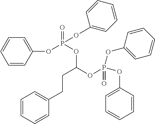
C1=CC=CC(CCC(OP(=O)(OC2=CC=CC=C2)OC2=CC=CC=C2)OP(OC2=CC=CC=C2)(=O)OC2=CC=CC=C2)=C1
